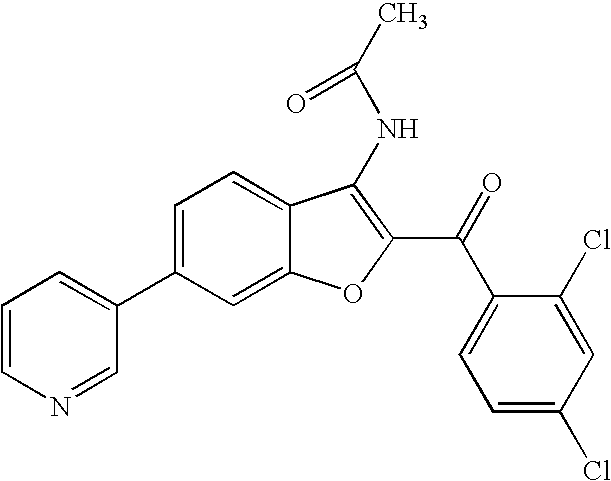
C1=CN=CC(C2=CC=C3C(=C2)OC(C(C2=CC=C(Cl)C=C2Cl)=O)=C3NC(C)=O)=C1
